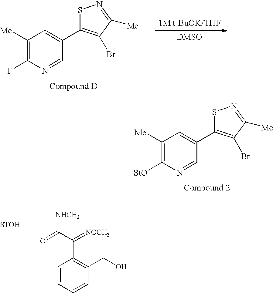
S1N=C([Me])C(Br)=C1C1=CC([Me])=C([StO])N=C1.S1N=C([Me])C(Br)=C1C1=CC([Me])=C(F)N=C1.C1=CC=CC(CO)=C1C(C(=O)[NHCH3])=[NOCH3]
